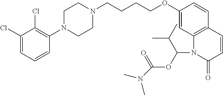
C1(Cl)=CC=CC(N2CCN(CCCCOC3=CC4=C(C=C3)C=CC(=O)N4C(OC(=O)N(C)C)C(C)C)CC2)=C1Cl
